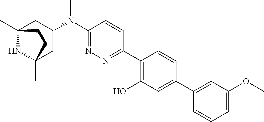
C12(C)NC(C)(CC(N(C3=NN=C(C4=C(O)C=C(C5=CC(OC)=CC=C5)C=C4)C=C3)C)C1)CC2
